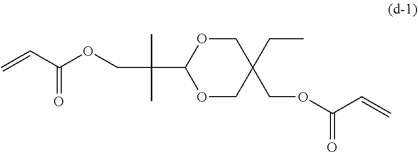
O1CC(COC(C=C)=O)(CC)COC1C(COC(C=C)=O)(C)C
